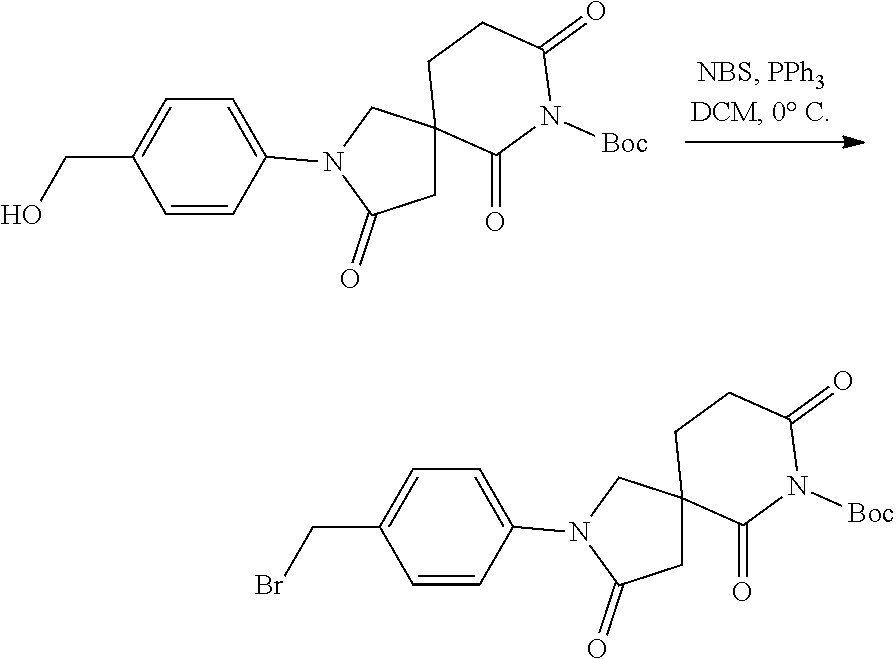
C1=CC(N2C(=O)CC3(C2)C(=O)N([Boc])C(=O)CC3)=CC=C1CO.C1=CC(N2C(=O)CC3(C2)C(=O)N([Boc])C(=O)CC3)=CC=C1CBr
